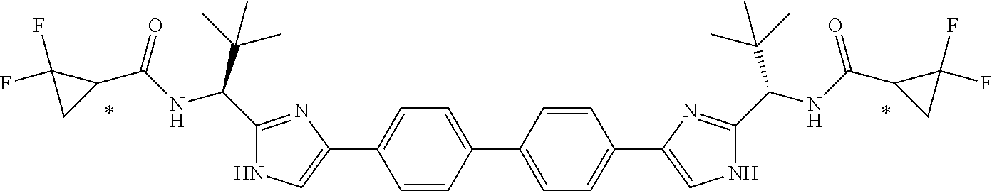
C1=C(C2=CNC(C(NC(C3C(F)(F)C3)=O)C(C)(C)C)=N2)C=CC(C2=CC=C(C3=CNC(C(NC(C4CC4(F)F)=O)C(C)(C)C)=N3)C=C2)=C1
